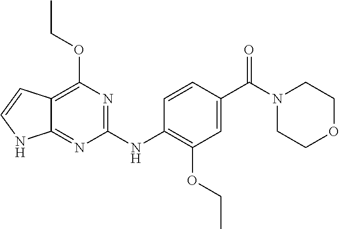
C1(NC2=C(OCC)C=C(C(N3CCOCC3)=O)C=C2)=NC(OCC)=C2C(=N1)NC=C2
